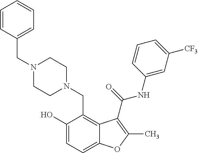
C1(O)=CC=C2C(=C1CN1CCN(CC3=CC=CC=C3)CC1)C(C(=O)NC1=CC([CF3])=CC=C1)=C(C)O2
